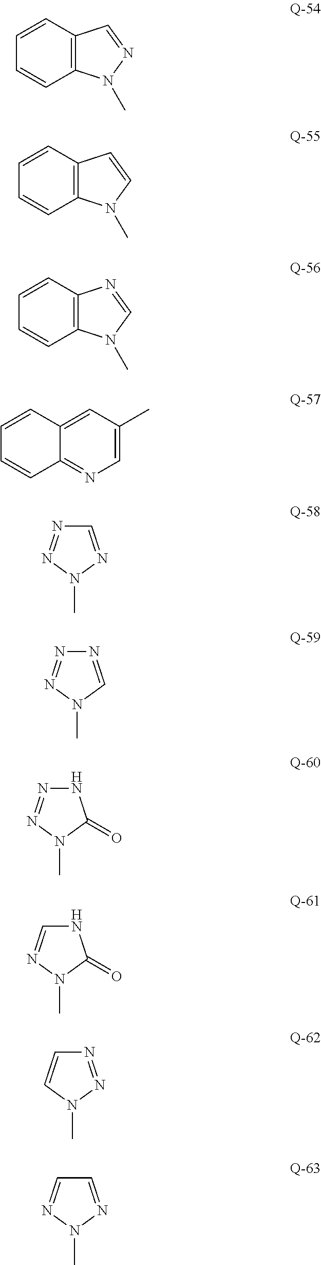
C12=C(C=CC=C1)C=NN2C.C12=C(C=CC=C1)C=CN2C.C12=C(C=CC=C1)N=CN2C.C12=NC=C(C)C=C1C=CC=C2.CN1N=CN=N1.CN1C=NN=N1.CN1C(=O)NN=N1.CN1C(=O)NC=N1.CN1N=NC=C1.CN1N=CC=N1
